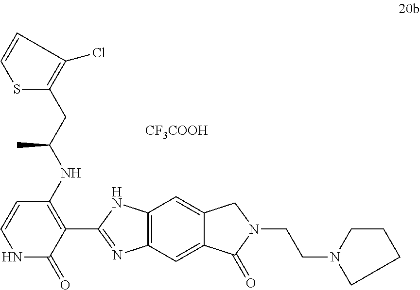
C12=C(C=C3C(=C1)CN(CCN1CCCC1)C3=O)N=C(C1=C(NC(CC3=C(Cl)C=CS3)C)C=CNC1=O)N2.[CF3COOH]
